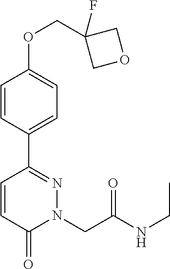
C1=CC(C2=NN(CC(NCC)=O)C(=O)C=C2)=CC=C1OCC1(F)COC1
